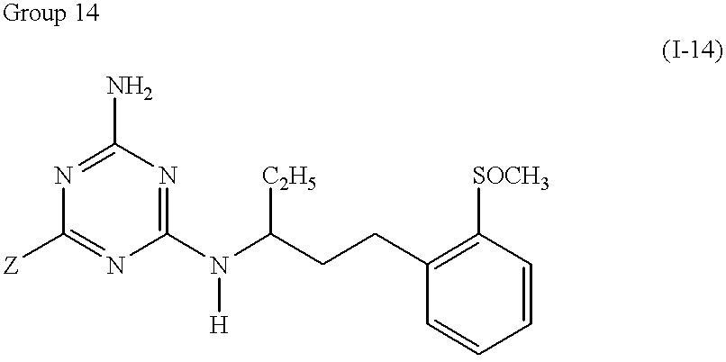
C1(N)=NC([Z])=NC(N(C(CCC2=C([SOCH3])C=CC=C2)[C2H5])[H])=N1
